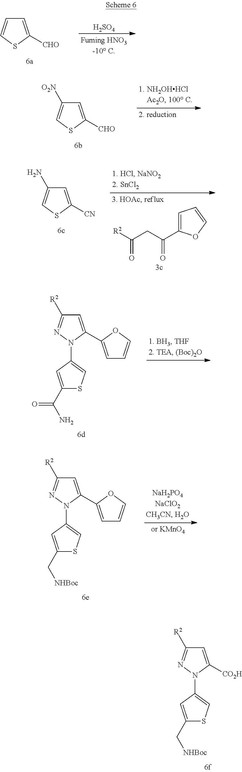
C1=C([CHO])SC=C1.[H2SO4].C1=C([CHO])SC=C1[O2N].C1=C([CN])SC=C1N.C1=C(C(CC([R2])=O)=O)OC=C1.C1=C(C2=CC=CO2)N(C2=CSC(C(N)=O)=C2)N=C1[R2].C1=C(C2=CC=CO2)N(C2=CSC(C[NHBoc])=C2)N=C1[R2].C1=C([CO2H])N(C2=CSC(C[NHBoc])=C2)N=C1[R2]
